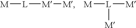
[M][L][M][M].[M][L]([M])[M]
